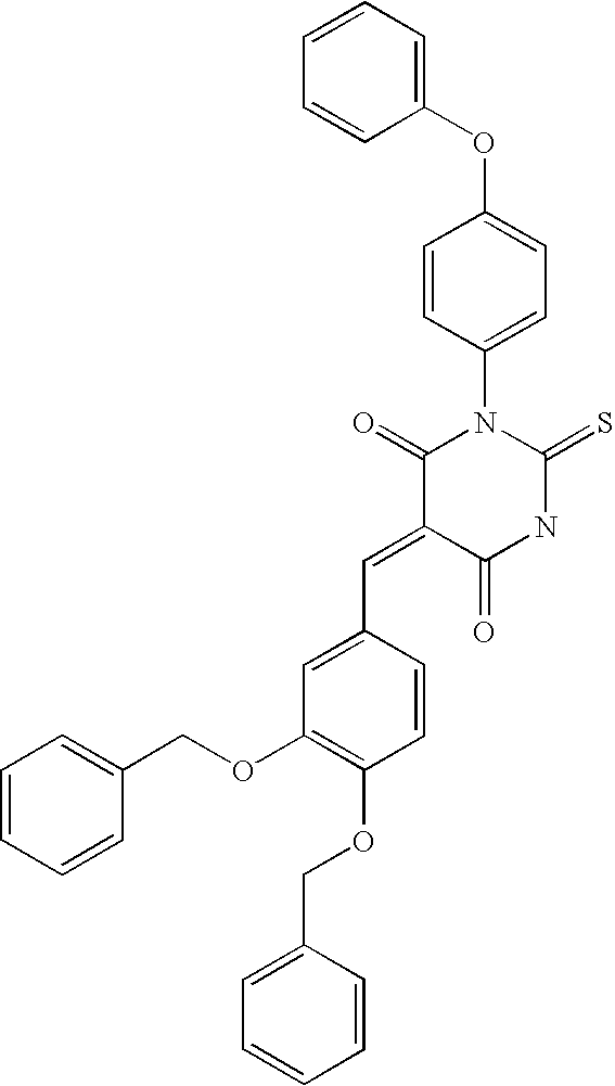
C1=CC=C(OC2=CC=C(N3C(=S)NC(=O)C(=CC4=CC(OCC5=CC=CC=C5)=C(OCC5=CC=CC=C5)C=C4)C3=O)C=C2)C=C1
